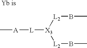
C[A][L][X3]([L2]BC)[L2]BC
